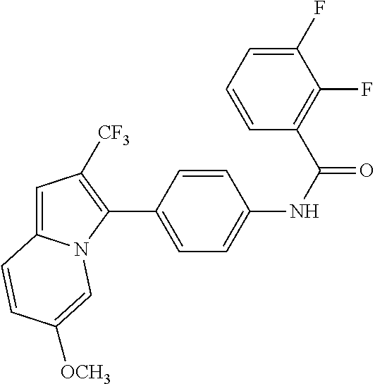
C1(C2=CC=C(NC(=O)C3=C(F)C(F)=CC=C3)C=C2)=C([CF3])C=C2N1C=C([OCH3])C=C2
